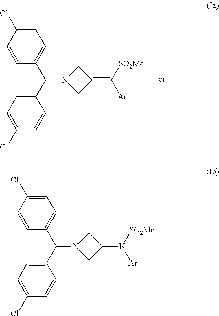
C1=C(Cl)C=CC(C(C2=CC=C(Cl)C=C2)N2CC(=C([SO2Me])[Ar])C2)=C1.C1=C(Cl)C=CC(C(C2=CC=C(Cl)C=C2)N2CC(N([SO2Me])[Ar])C2)=C1
